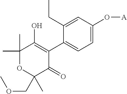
C1=C(O[A])C=C(CC)C(C2=C(O)C(C)(C)OC(COC)(C)C2=O)=C1
